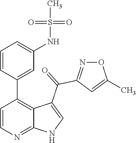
C1=CN=C2C(=C1C1=CC(NS(=O)(=O)C)=CC=C1)C(C(=O)C1=NOC(C)=C1)=CN2
